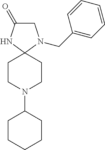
C1(=O)CN(CC2=CC=CC=C2)C2(N1)CCN(C1CCCCC1)CC2
